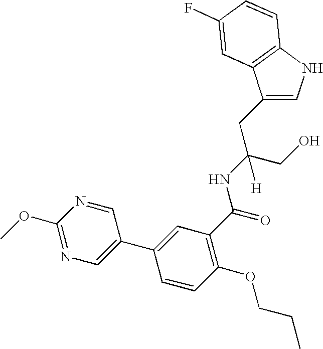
C1(CC(CO)(NC(=O)C2=C(OCCC)C=CC(C3=CN=C(OC)N=C3)=C2)[H])=CNC2=C1C=C(F)C=C2
